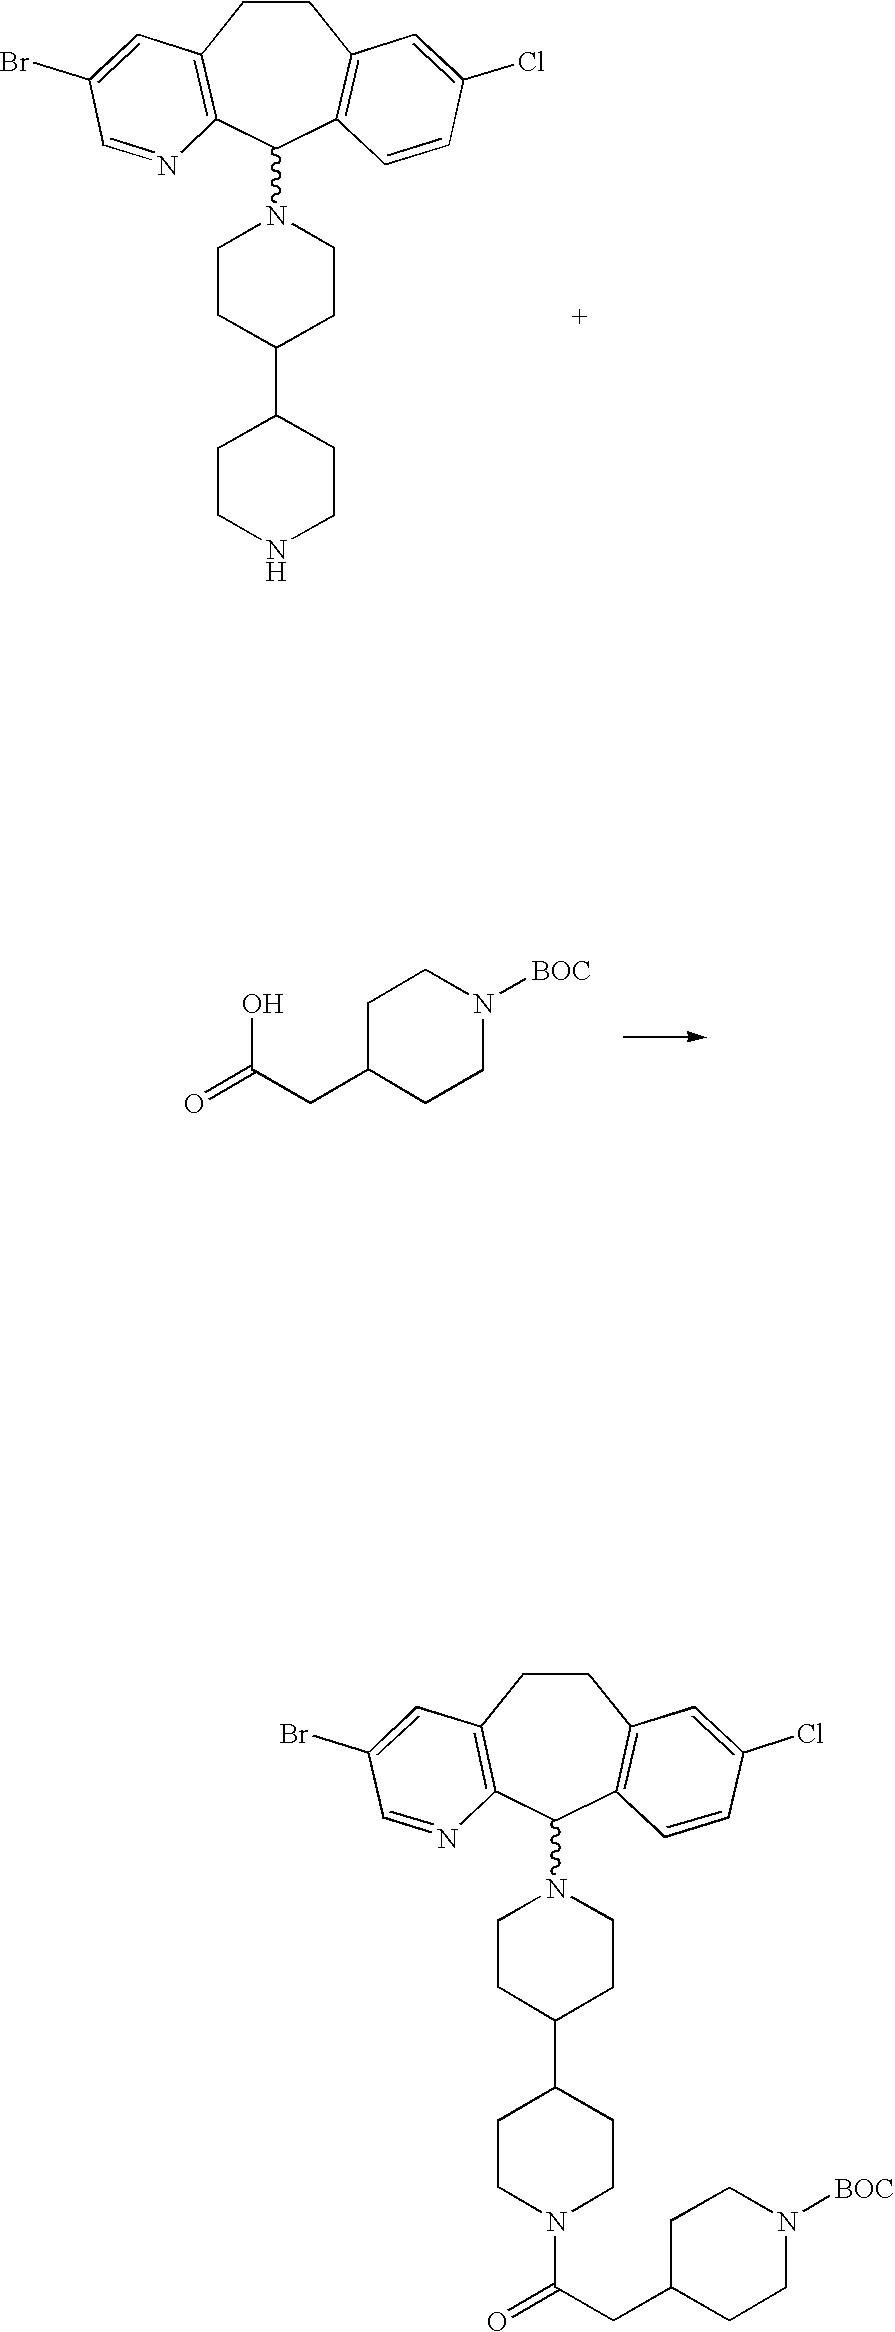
C1CC2=C(C(N3CCC(C4CCN(C(=O)CC5CCN([BOC])CC5)CC4)CC3)C3=C1C=C(Cl)C=C3)N=CC(Br)=C2.C1CC2=C(C(N3CCC(C4CCNCC4)CC3)C3=C1C=C(Cl)C=C3)N=CC(Br)=C2.O=C(CC1CCN([BOC])CC1)O
